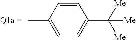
C1=CC(C)=CC=C1C([Me])([Me])[Me]
